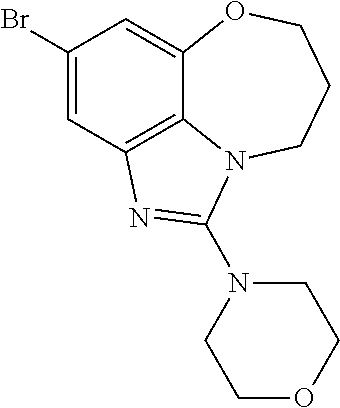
C1(Br)=CC2=C3C(=C1)OCCCN3C(N1CCOCC1)=N2
